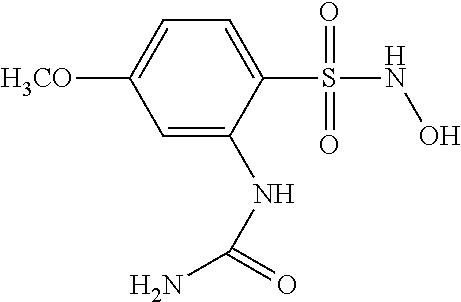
C1(S(NO)(=O)=O)=CC=C([H3CO])C=C1NC(N)=O
